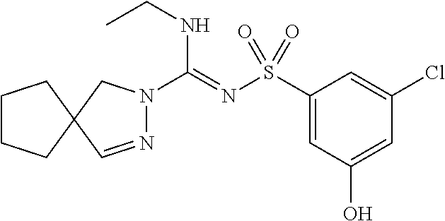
N1=CC2(CN1C(=NS(C1=CC(O)=CC(Cl)=C1)(=O)=O)NCC)CCCC2
